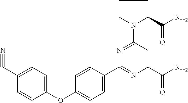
C1=C(C#N)C=CC(OC2=CC=C(C3=NC(C(=O)N)=CC(N4C(C(=O)N)CCC4)=N3)C=C2)=C1
